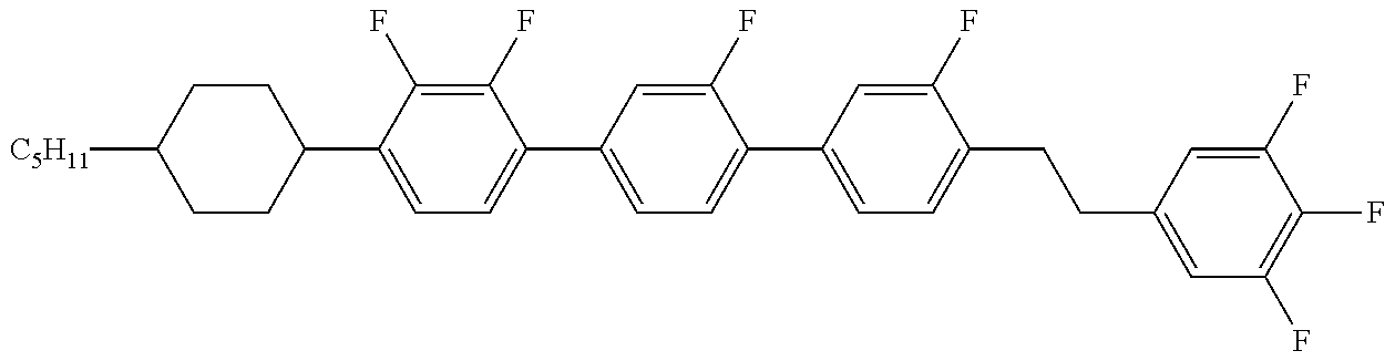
C1CC(C2=CC=C(C3=CC=C(C4=CC=C(CCC5=CC(F)=C(F)C(F)=C5)C(F)=C4)C(F)=C3)C(F)=C2F)CCC1[C5H11]
